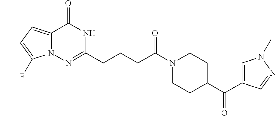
C12=CC(C)=C(F)N1N=C(CCCC(N1CCC(C(=O)C3=CN(C)N=C3)CC1)=O)NC2=O
